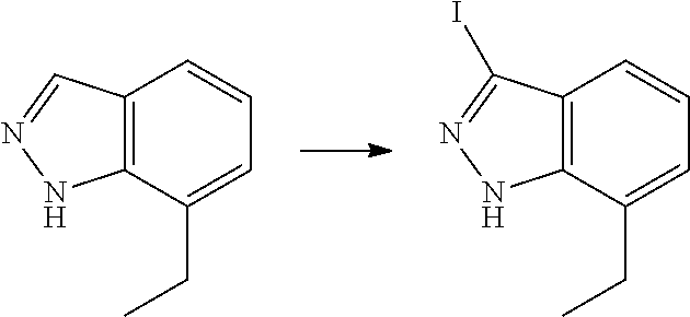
C12=C(C(CC)=CC=C1)NN=C2.C12=C(C(CC)=CC=C1)NN=C2I
